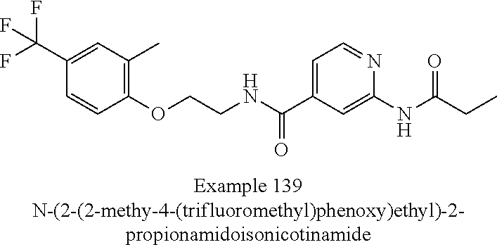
C1(C(F)(F)F)=CC(C)=C(OCCNC(C2=CC=NC(NC(=O)CC)=C2)=O)C=C1
